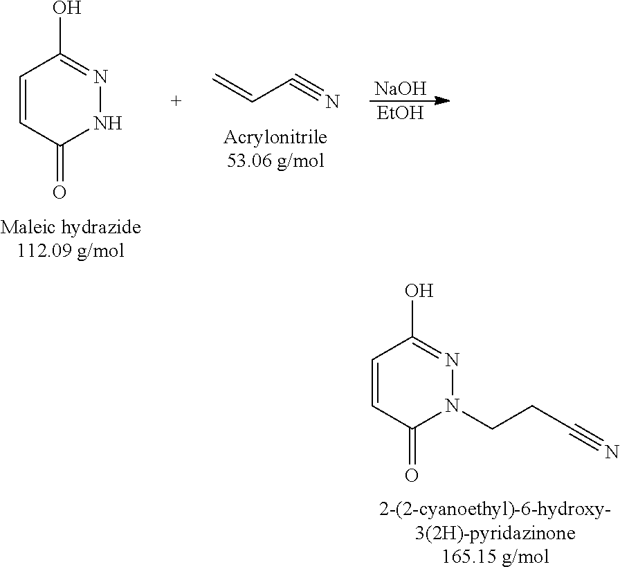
C1=CC(=O)NN=C1O.C(C#N)=C.[NaOH].[EtOH].C1=CC(=O)N(CCC#N)N=C1O
